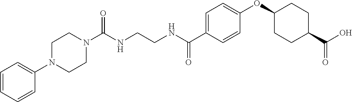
N1(C2=CC=CC=C2)CCN(C(NCCNC(C2=CC=C(OC3CCC(C(O)=O)CC3)C=C2)=O)=O)CC1
